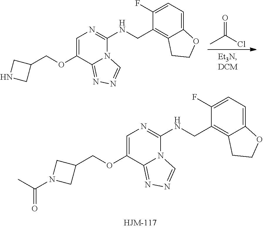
C1=C(OCC2CN(C(C)=O)C2)C2=NN=CN2C(NCC2=C3C(=CC=C2F)OCC3)=N1.C1=C(OCC2CNC2)C2=NN=CN2C(NCC2=C3C(=CC=C2F)OCC3)=N1.CC(Cl)=O
